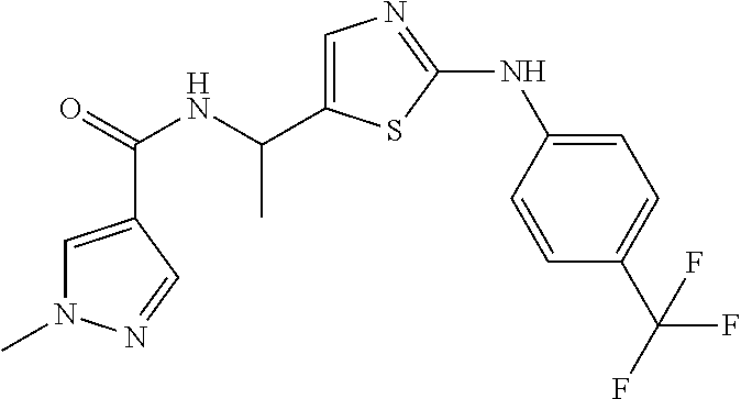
C(=O)(NC(C)C1=CN=C(NC2=CC=C(C(F)(F)F)C=C2)S1)C1=CN(C)N=C1
